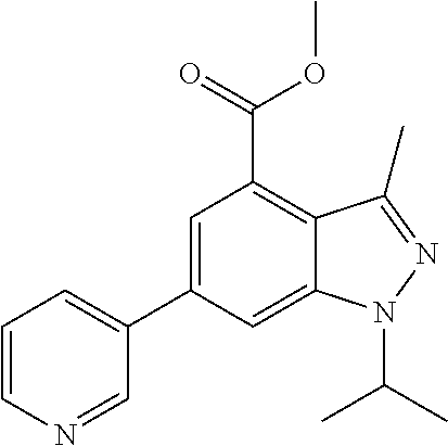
C1=C(C2=CC=CN=C2)C=C2C(=C1C(=O)OC)C(C)=NN2C(C)C
